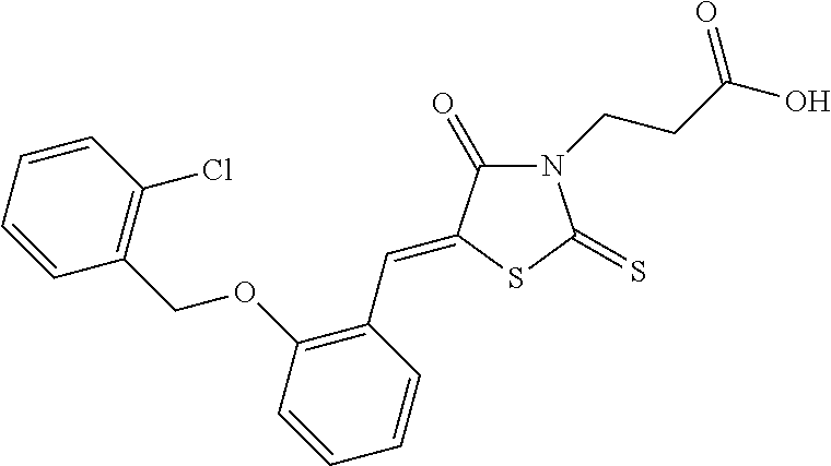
N1(CCC(O)=O)C(=O)C(=CC2=C(OCC3=C(Cl)C=CC=C3)C=CC=C2)SC1=S
